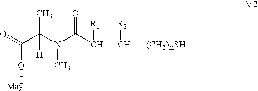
O=C(C(N(C(C(C([(CH2)mSH])[R2])[R1])=O)C)(C)[H])O[May]
